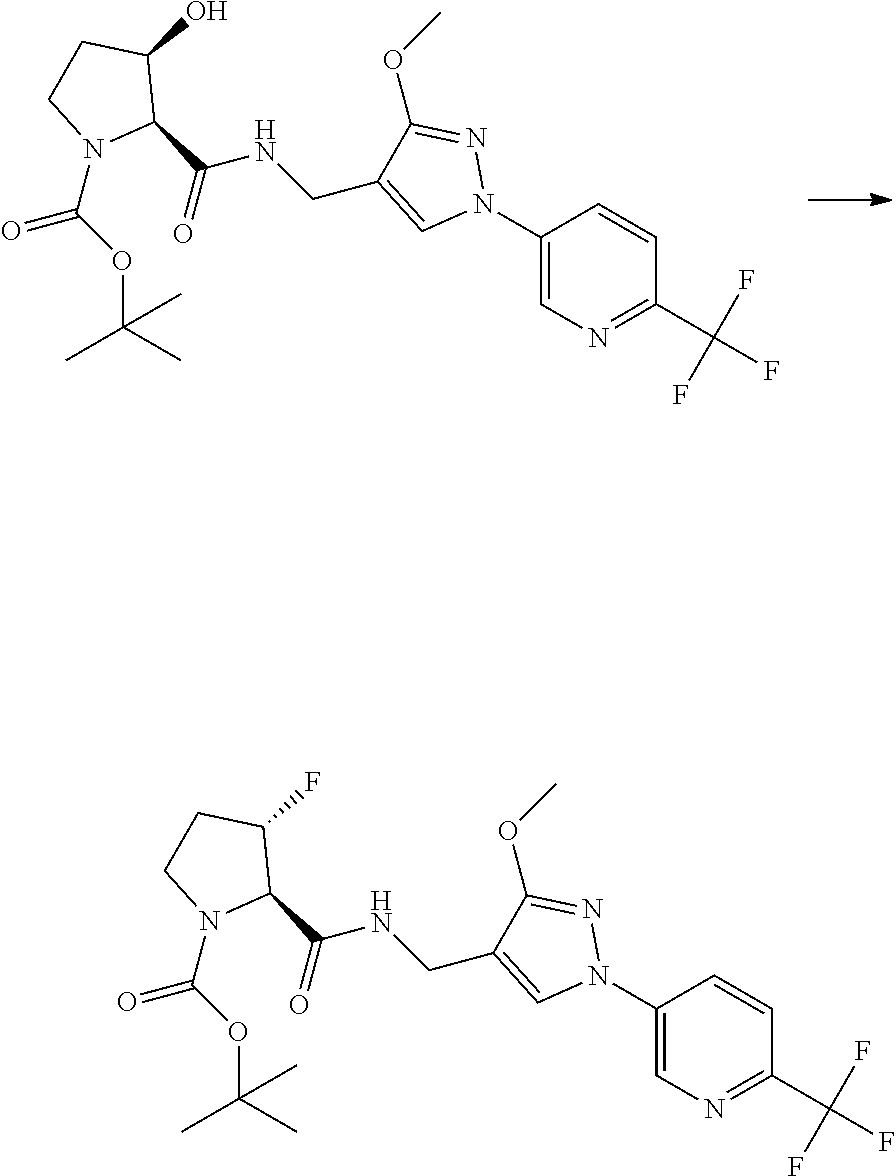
C1CC(O)C(C(NCC2=CN(C3=CN=C(C(F)(F)F)C=C3)N=C2OC)=O)N1C(=O)OC(C)(C)C.C1CC(F)C(C(NCC2=CN(C3=CN=C(C(F)(F)F)C=C3)N=C2OC)=O)N1C(=O)OC(C)(C)C
